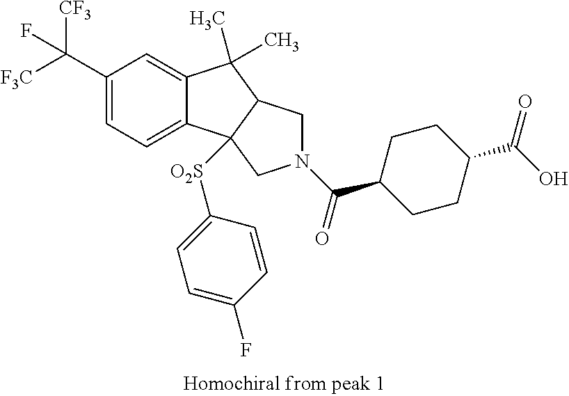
C(C1=CC=C2C(=C1)C(C)(C)C1C2([O2S]C2=CC=C(F)C=C2)CN(C(C2CCC(C(O)=O)CC2)=O)C1)([F3C])([CF3])F
